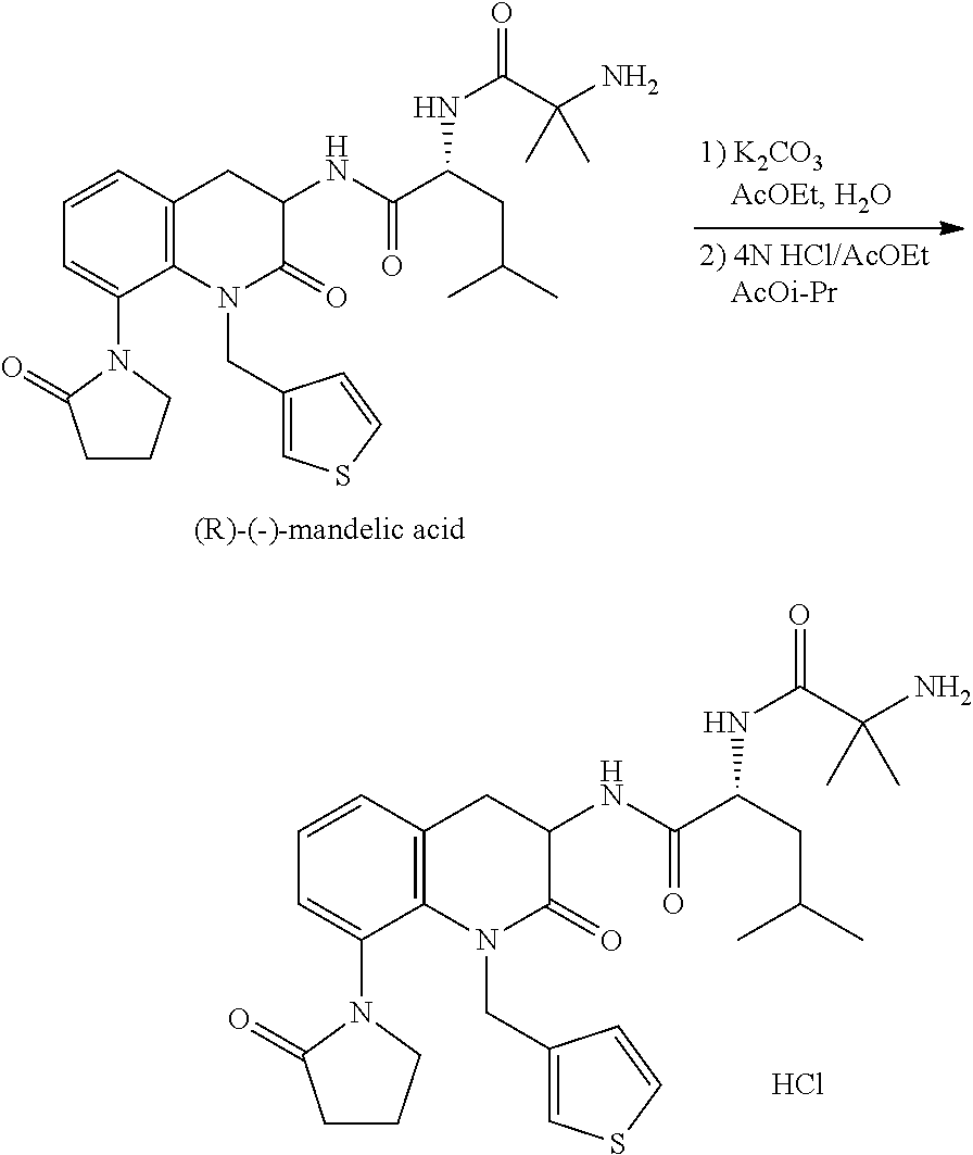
C12=C(C=CC=C1N1C(=O)CCC1)CC(NC(C(CC(C)C)NC(=O)C(N)(C)C)=O)C(=O)N2CC1=CSC=C1.C12=C(C=CC=C1N1C(=O)CCC1)CC(NC(C(CC(C)C)NC(=O)C(N)(C)C)=O)C(=O)N2CC1=CSC=C1.Cl
